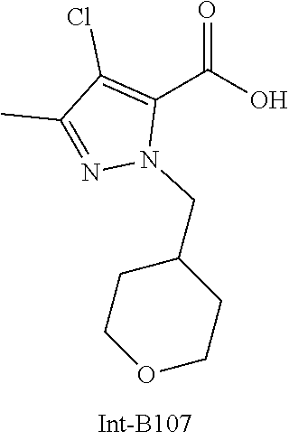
O=C(O)C1=C(Cl)C(C)=NN1CC1CCOCC1
